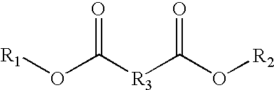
[R1]OC([R3]C(O[R2])=O)=O
